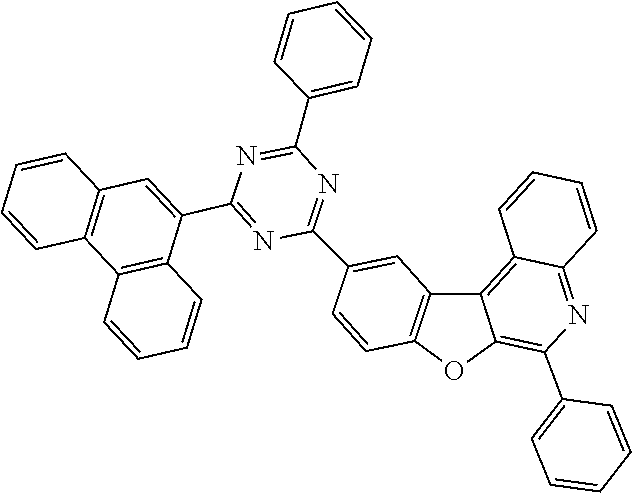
C1=C(C2=NC(C3=CC4=C(C=C3)OC3=C(C5=CC=CC=C5)N=C5C=CC=CC5=C43)=NC(C3=CC=CC=C3)=N2)C2=C(C3=C1C=CC=C3)C=CC=C2
